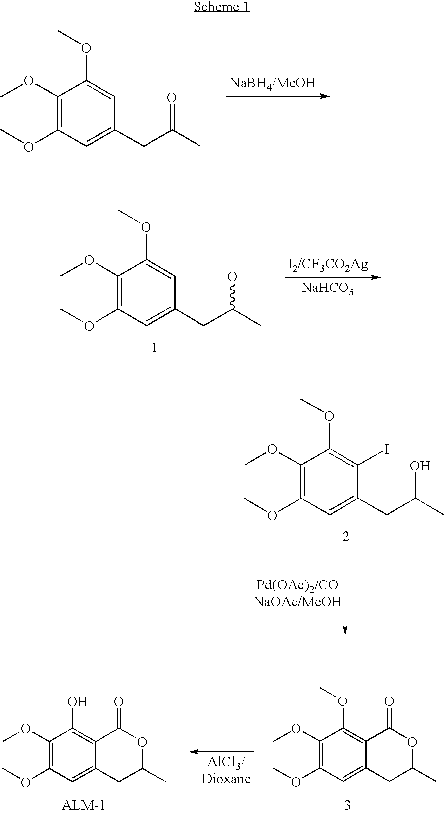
C1(OC)=C(OC)C=C(CC(C)=O)C=C1OC.C1(OC)=C(OC)C=C(CC(C)O)C=C1OC.[NaHCO3].C1(OC)=C(OC)C=C(CC(C)O)C(I)=C1OC.C1(OC)=C(OC)C=C2C(=C1O)C(=O)OC(C)C2.C1(OC)=C(OC)C=C2C(=C1OC)C(=O)OC(C)C2
